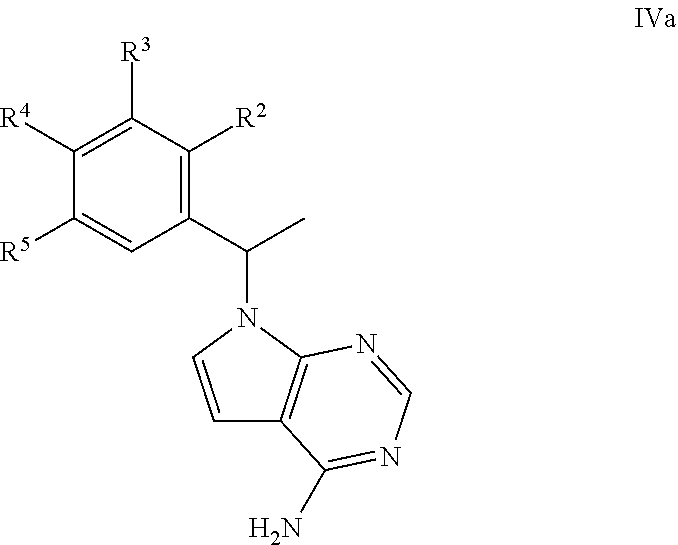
C1(C(C)N2C3=C(C=C2)C(N)=NC=N3)=C([R2])C([R3])=C([R4])C([R5])=C1
